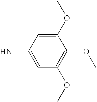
C1(N)=CC(OC)=C(OC)C(OC)=C1
